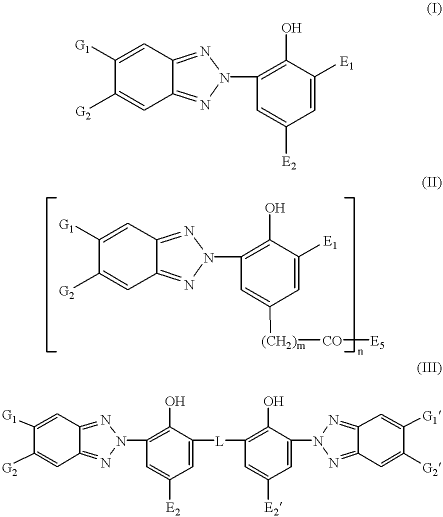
C1([G1])=CC2=NN(C3=C(O)C([E1])=CC([E2])=C3)N=C2C=C1[G2].C1([G1])=CC2=NN(C3=C(O)C([E1])=CC([(CH2)m][CO][E5])=C3)N=C2C=C1[G2].C1([G1])=CC2=NN(C3=C(O)C([L]C4=C(O)C(N5N=C6C(=N5)C=C([G1])C([G2])=C6)=CC([E2])=C4)=CC([E2])=C3)N=C2C=C1[G2]
